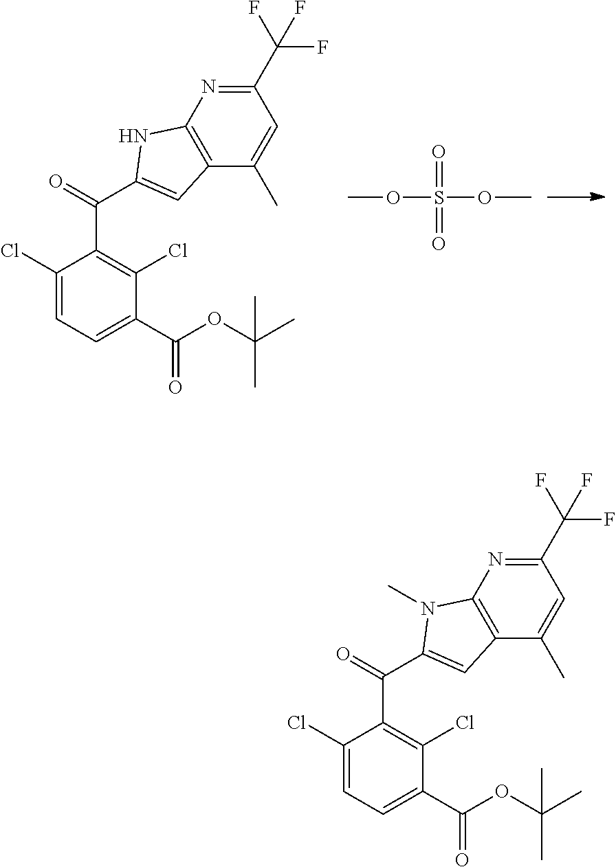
C1(C(F)(F)F)=NC2=C(C(C)=C1)C=C(C(=O)C1=C(Cl)C(C(OC(C)(C)C)=O)=CC=C1Cl)N2.O(S(OC)(=O)=O)C.C1(C(F)(F)F)=NC2=C(C(C)=C1)C=C(C(=O)C1=C(Cl)C(C(OC(C)(C)C)=O)=CC=C1Cl)N2C
